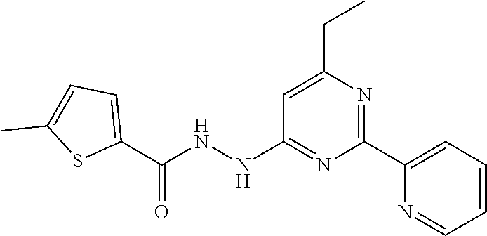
C1=CC=C(C2=NC(CC)=CC(NNC(C3=CC=C(C)S3)=O)=N2)N=C1
